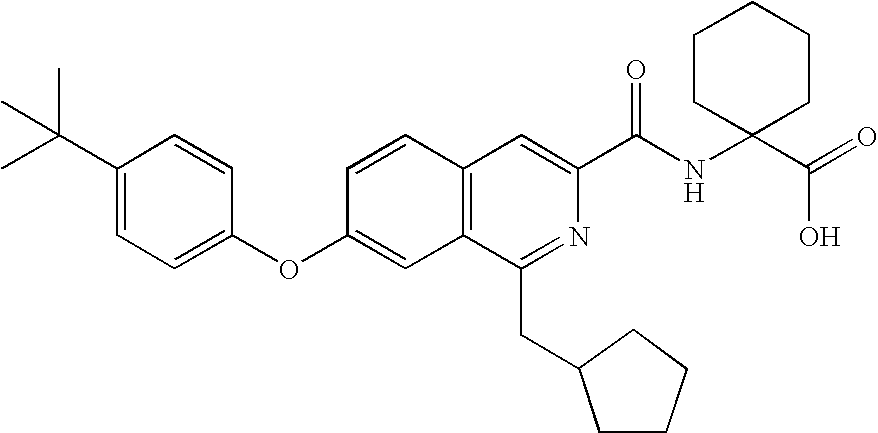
C1=CC(OC2=CC=C(C(C)(C)C)C=C2)=CC2=C1C=C(C(NC1(C(=O)O)CCCCC1)=O)N=C2CC1CCCC1
